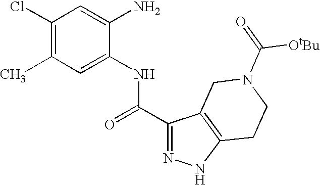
C1(Cl)=C(C)C=C(NC(C2=NNC3=C2CN(C(=O)[OtBu])CC3)=O)C(N)=C1
